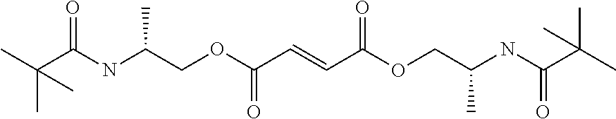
C(C(NC(COC(C=CC(OCC(NC(C(C)(C)C)=O)C)=O)=O)C)=O)(C)(C)C
